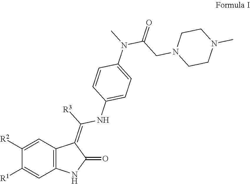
C1([R2])=CC2=C(C=C1[R1])NC(=O)C2=C(NC1=CC=C(N(C)C(CN2CCN(C)CC2)=O)C=C1)[R3]
